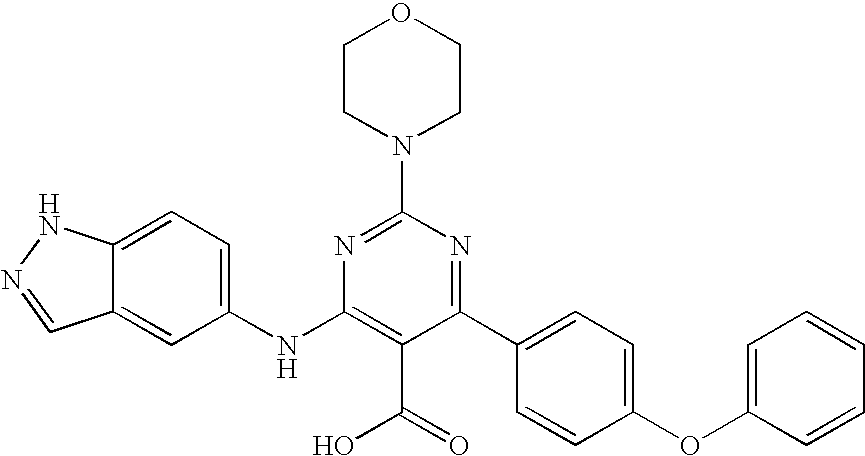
C1(C2=CC=C(OC3=CC=CC=C3)C=C2)=NC(N2CCOCC2)=NC(NC2=CC=C3C(=C2)C=NN3)=C1C(=O)O
